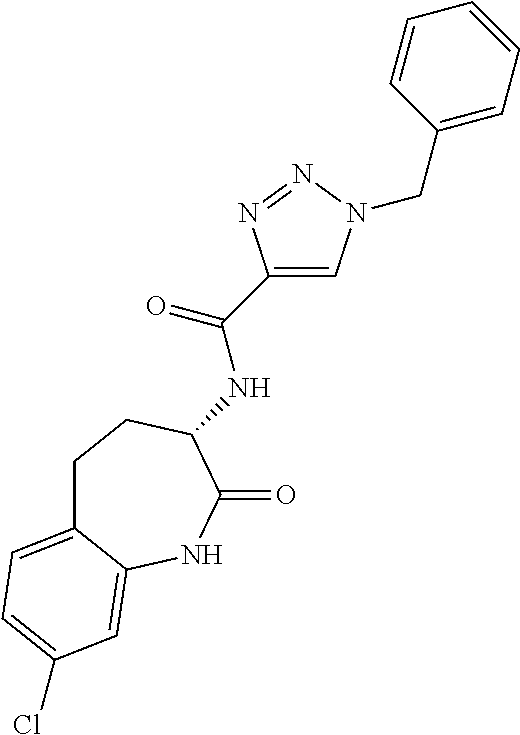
N(C(C1=CN(CC2=CC=CC=C2)N=N1)=O)C1C(=O)NC2=CC(Cl)=CC=C2CC1
